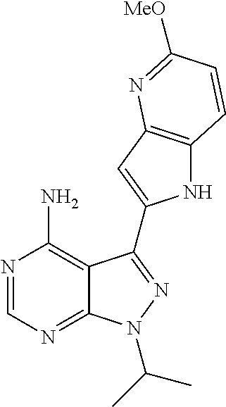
N1=CN=C2C(=C1N)C(C1=CC3=C(N1)C=CC([MeO])=N3)=NN2C(C)C
